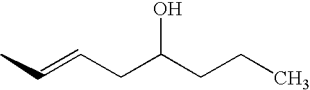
CC=CCC(CCC)O
